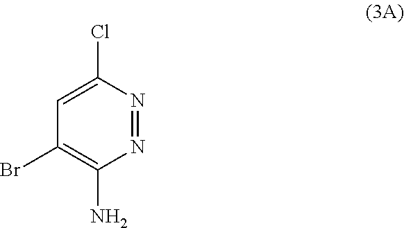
C1=C(Cl)N=NC(N)=C1Br
